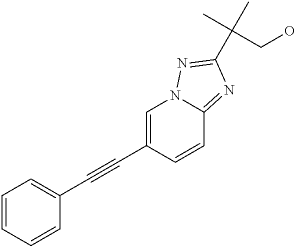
C1=CC=CC(C#CC2=CN3C(=NC(C(C)(CO)C)=N3)C=C2)=C1
